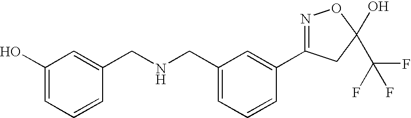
C1=C(CNCC2=CC(O)=CC=C2)C=C(C2=NOC(C(F)(F)F)(O)C2)C=C1
